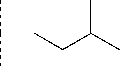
CC(C)CCC(C)C
